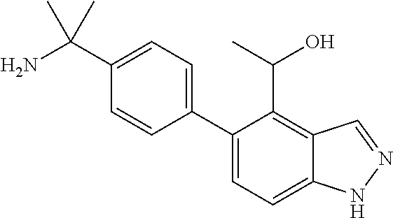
C1(C2=CC=C3C(=C2C(O)C)C=NN3)=CC=C(C(N)(C)C)C=C1
